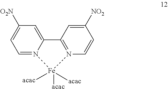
C12=CC([O2N])=CC=N1[Fe]([acac])([acac])([acac])N1=C2C=C([NO2])C=C1
